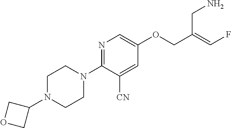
C(C(=CF)COC1=CN=C(N2CCN(C3COC3)CC2)C([CN])=C1)N
